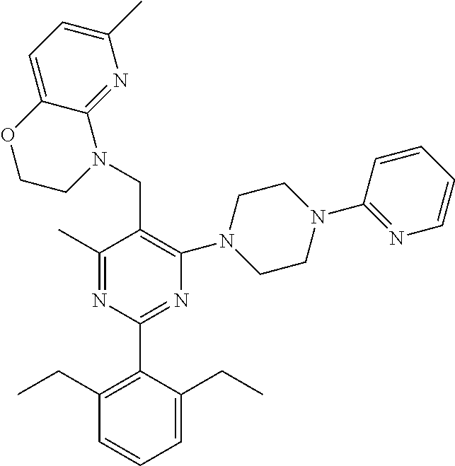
C1(C)=NC(C2=C(CC)C=CC=C2CC)=NC(N2CCN(C3=NC=CC=C3)CC2)=C1CN1C2=NC(C)=CC=C2OCC1
